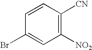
C1=CC([CN])=C([NO2])C=C1Br
